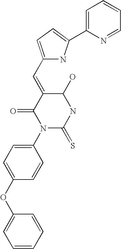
C1(OC2=CC=C(N3C(=S)NC(O)C(=CC4=CC=C(C5=CC=CC=N5)N4)C3=O)C=C2)=CC=CC=C1
